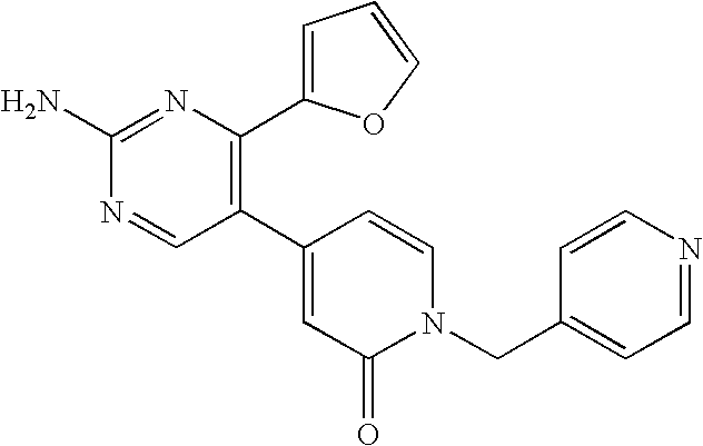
C1(C2=C(C3=CC=CO3)N=C(N)N=C2)=CC(=O)N(CC2=CC=NC=C2)C=C1
